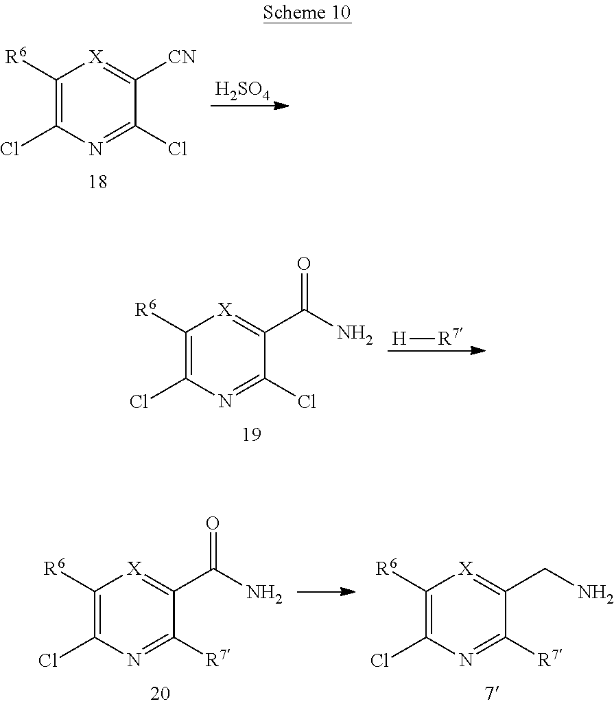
C1([R6])=C(Cl)N=C(Cl)C([CN])=[X]1.[H2SO4].C1([R6])=C(Cl)N=C(Cl)C(C(N)=O)=[X]1.[H][R7].C1([R6])=C(Cl)N=C([R7])C(C(N)=O)=[X]1.C1([R6])=C(Cl)N=C([R7])C(CN)=[X]1
